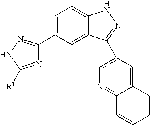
C1=C(C2=NNC([R1])=N2)C=C2C(=C1)NN=C2C1=CN=C2C(=C1)C=CC=C2
